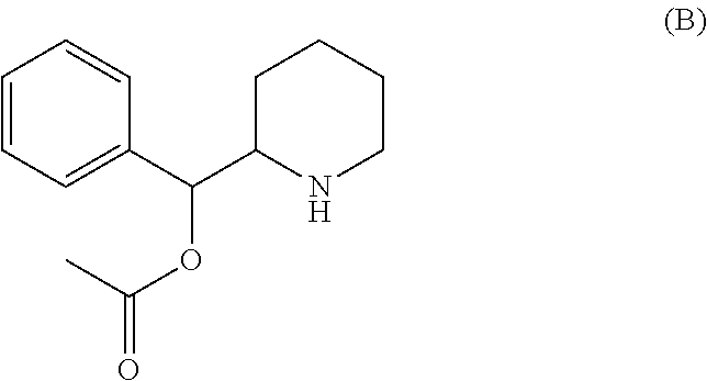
C1=CC=C(C(OC(C)=O)C2NCCCC2)C=C1
